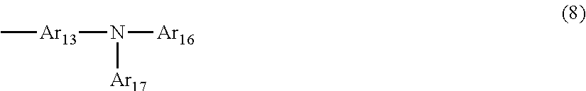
C[Ar13]N([Ar16])[Ar17]
